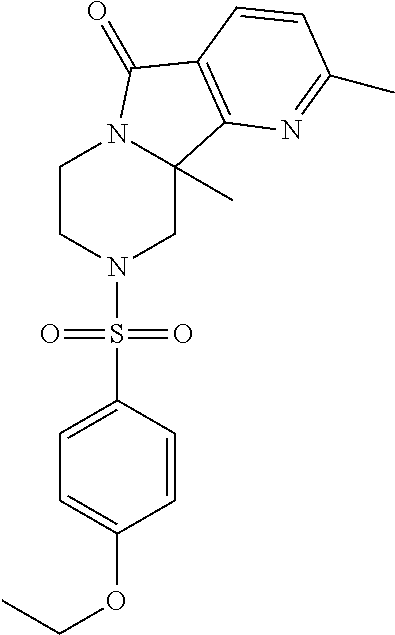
C1CN(S(C2=CC=C(OCC)C=C2)(=O)=O)CC2(C)N1C(=O)C1=C2N=C(C)C=C1
